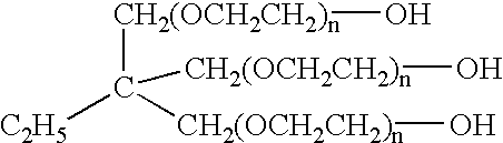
C([CH2(OCH2CH2)n]O)([CH2(OCH2CH2)n]O)([C2H5])[CH2(OCH2CH2)n]O
